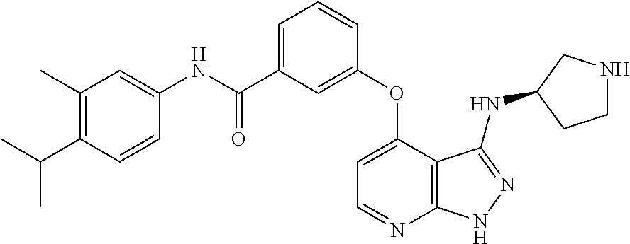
C1(C(NC2=CC(C)=C(C(C)C)C=C2)=O)=CC=CC(OC2=CC=NC3=C2C(NC2CNCC2)=NN3)=C1
